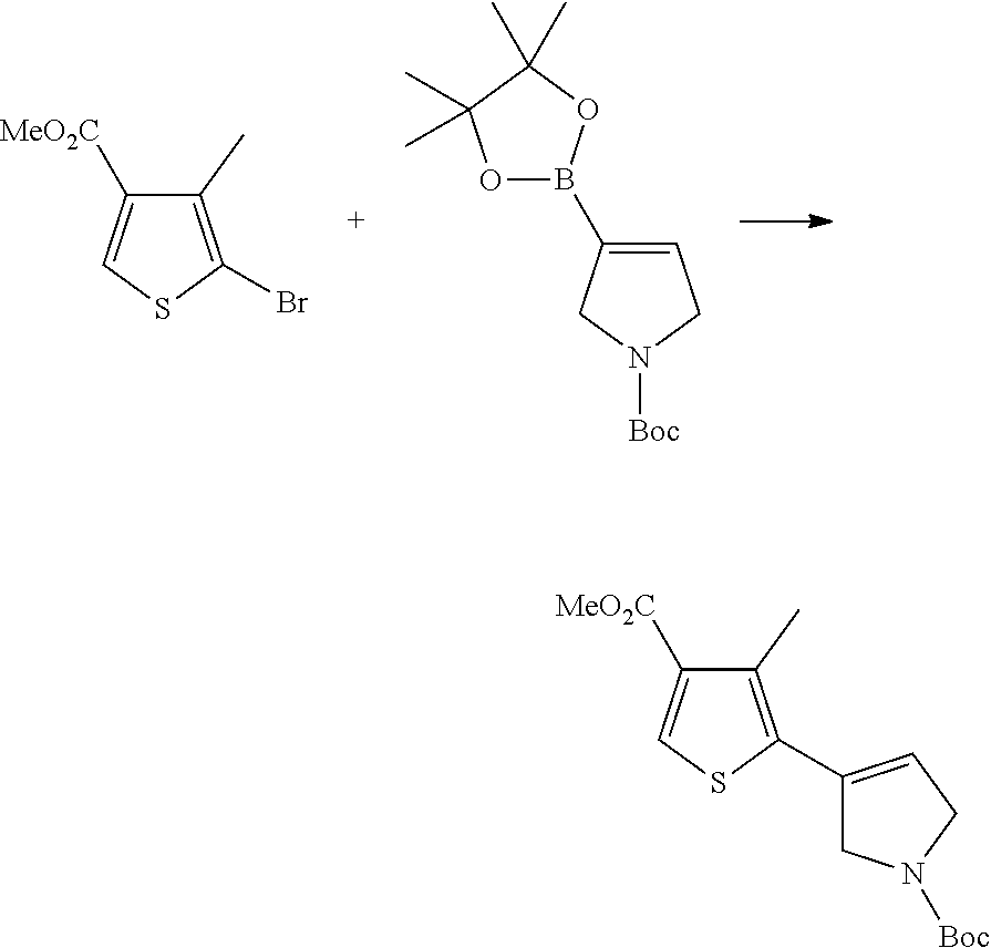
[MeO2C]C1=CSC(Br)=C1C.C1=C(B2OC(C)(C)C(C)(C)O2)CN([Boc])C1.[MeO2C]C1=CSC(C2=CCN([Boc])C2)=C1C
